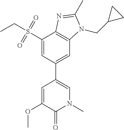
O(C1=CC(C2=CC3=C(C(S(CC)(=O)=O)=C2)N=C(C)N3CC2CC2)=CN(C)C1=O)C
